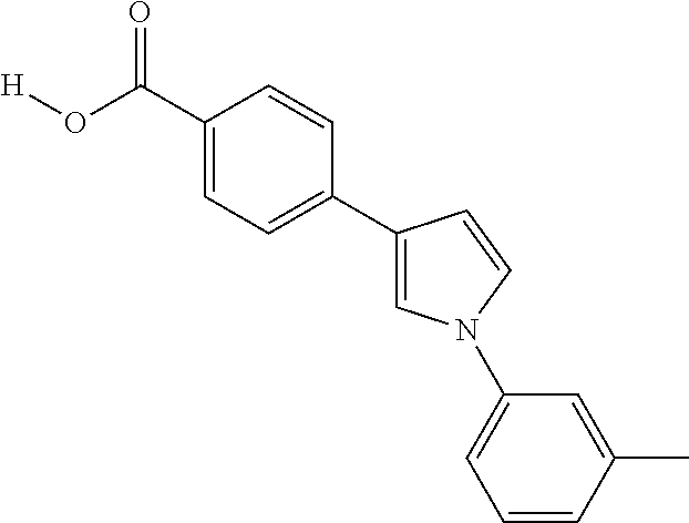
C1(C(O[H])=O)=CC=C(C2=CN(C3=CC=CC(C)=C3)C=C2)C=C1
